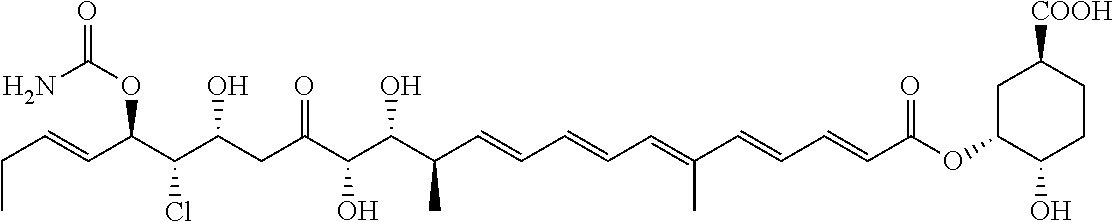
CCC=CC(C(C(CC(C(C(C(C=CC=CC=C(C=CC=CC(OC1C(O)CCC([COOH])C1)=O)C)C)O)O)=O)O)Cl)OC(=O)N
